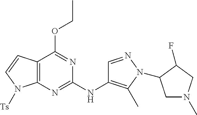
C12=C(N=C(NC3=C(C)N(C4CN(C)CC4F)N=C3)N=C1OCC)N([Ts])C=C2
